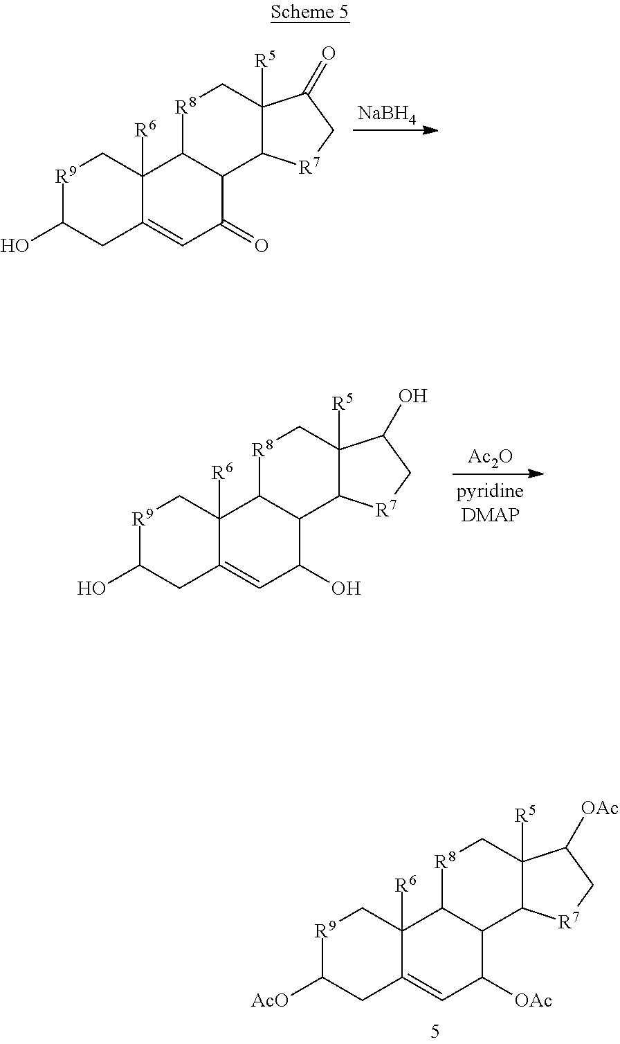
[NaBH4].[R9]1C(O)CC2=CC(=O)C3C(C2([R6])C1)[R8]CC1([R5])C3[R7]CC1=O.[Ac2O].[R9]1C(O)CC2=CC(O)C3C(C2([R6])C1)[R8]CC1([R5])C3[R7]CC1O.[R9]1C([AcO])CC2=CC([OAc])C3C(C2([R6])C1)[R8]CC1([R5])C3[R7]CC1[OAc]
